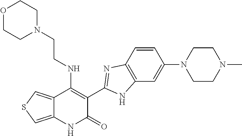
C1=CC2=C(C=C1N1CCN(C)CC1)NC(C1=C(NCCN3CCOCC3)C3=CSC=C3NC1=O)=N2
